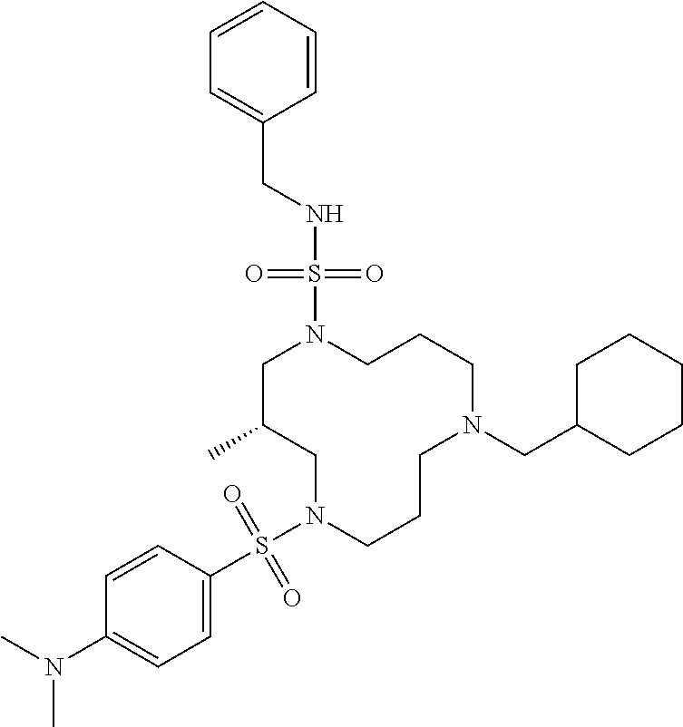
C1C(C)CN(S(C2=CC=C(N(C)C)C=C2)(=O)=O)CCCN(CC2CCCCC2)CCCN1S(NCC1=CC=CC=C1)(=O)=O
